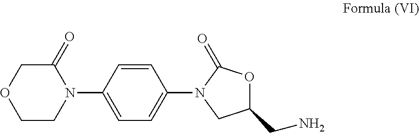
C1(=O)COCCN1C1=CC=C(N2CC(CN)OC2=O)C=C1
